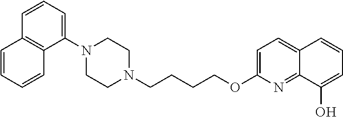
C1N(CCCCOC2=CC=C3C(=N2)C(O)=CC=C3)CCN(C2=CC=CC3=C2C=CC=C3)C1
